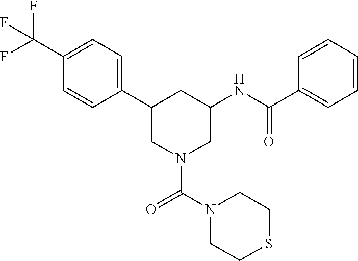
C1(C2CN(C(=O)N3CCSCC3)CC(NC(C3=CC=CC=C3)=O)C2)=CC=C(C(F)(F)F)C=C1
